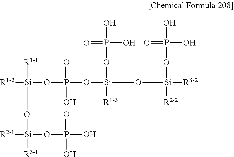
[R1-1][Si](O[Si]([R3-1])(OP(O)(=O)O)[R2-1])(OP(O[Si](OP(O)(O)=O)([R1-3])O[Si]([R3-2])(OP(O)(O)=O)[R2-2])(=O)O)[R1-2]
